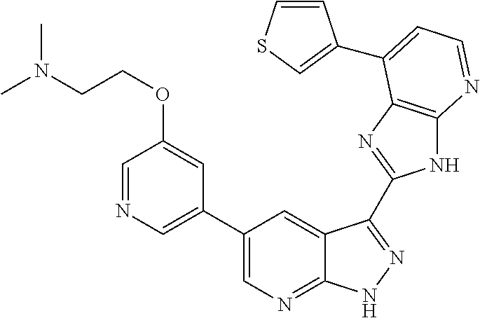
C1(C2=CN=CC(OCCN(C)C)=C2)=CN=C2C(=C1)C(C1=NC3=C(N1)N=CC=C3C1=CSC=C1)=NN2
